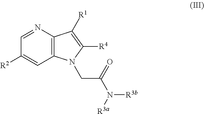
C1([R2])=CC2=C(N=C1)C([R1])=C([R4])N2CC(N([R3a])[R3b])=O
